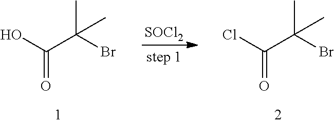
ClC(=O)C(C)(C)Br.OC(=O)C(C)(C)Br.[SOCl2]
